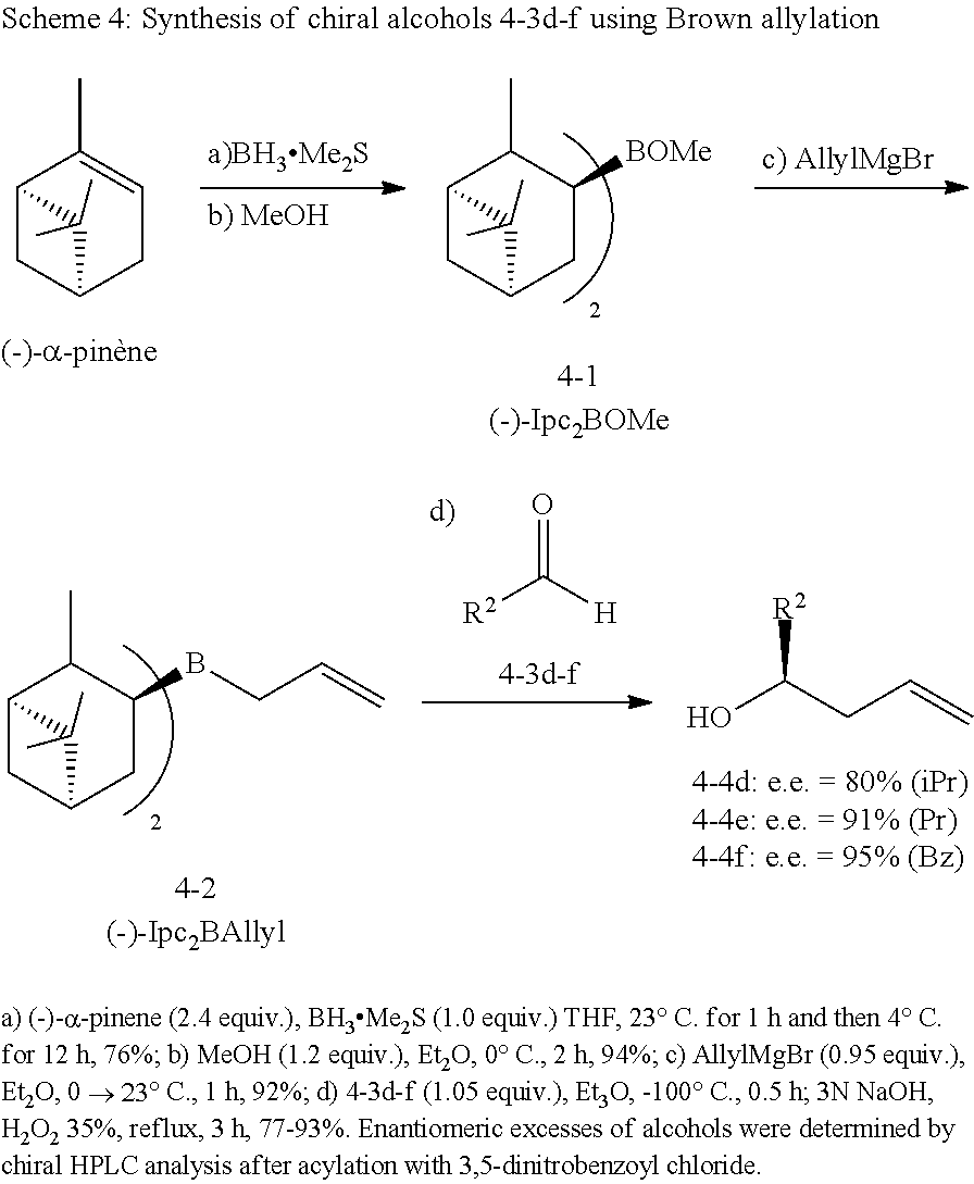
C12CC(CC=C1C)C2(C)C.C12CC(CC([BOMe])C1C)C2(C)C.C12CC(CC(BCC=C)C1C)C2(C)C.[R2]C([H])=O.OC(CC=C)[R2]
